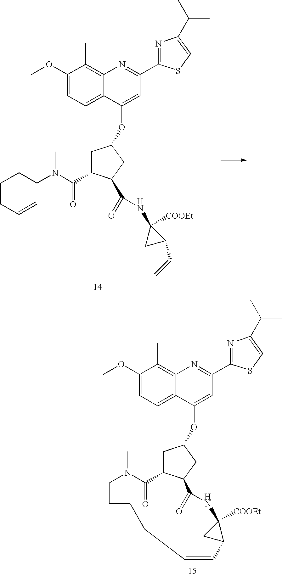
C1C(C(N(CCCCC=C)C)=O)C(C(=O)NC2([COOEt])CC2C=C)CC1OC1=CC(C2=NC(C(C)C)=CS2)=NC2=C(C)C(OC)=CC=C21.C1C2C(CC1OC1=CC(C3=NC(C(C)C)=CS3)=NC3=C(C)C(OC)=CC=C31)C(=O)NC1([COOEt])CC1C=CCCCCN(C)C2=O
